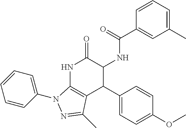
N1C2=C(C(C3=CC=C(OC)C=C3)C(NC(=O)C3=CC(C)=CC=C3)C1=O)C(C)=NN2C1=CC=CC=C1
